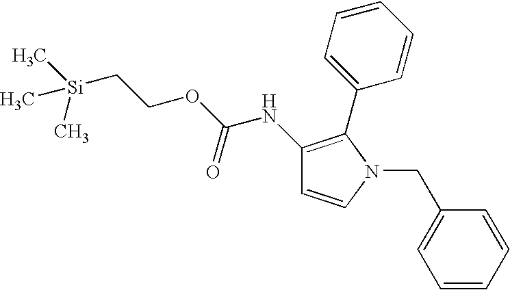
N(C1=C(C2=CC=CC=C2)N(CC2=CC=CC=C2)C=C1)C(=O)OCC[Si](C)(C)C
